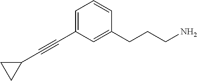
C1=C(C#CC2CC2)C=C(CCCN)C=C1
